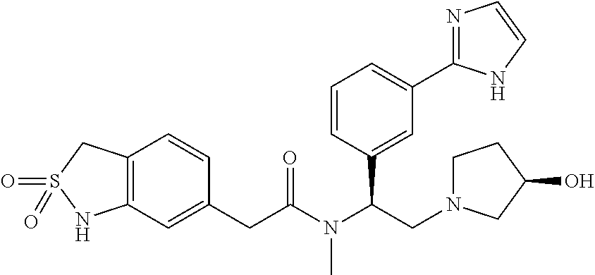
C12=C(C=CC(CC(=O)N(C(C3=CC(C4=NC=CN4)=CC=C3)CN3CCC(O)C3)C)=C1)CS(=O)(=O)N2
